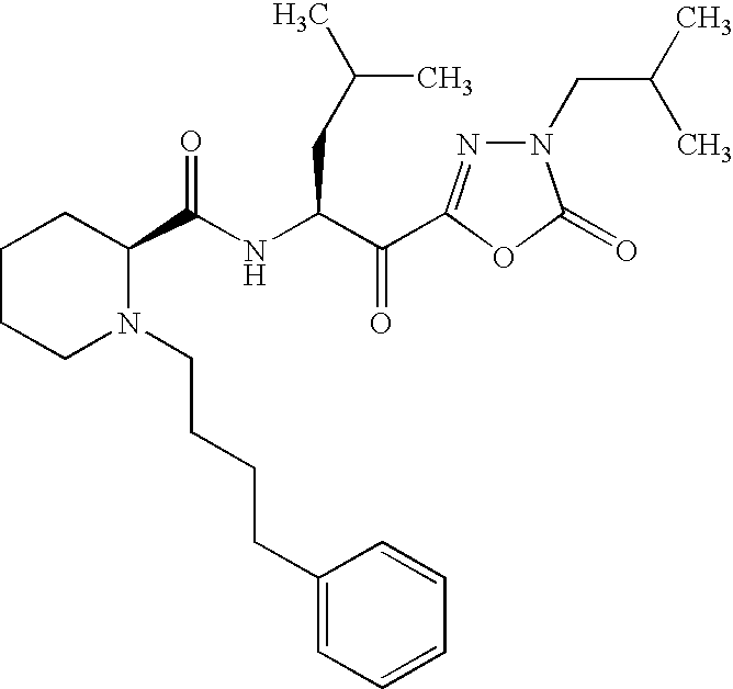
C1(C(NC(C(=O)C2=NN(CC(C)C)C(=O)O2)CC(C)C)=O)CCCCN1CCCCC1=CC=CC=C1
